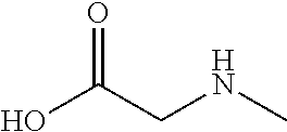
OC(CNC)=O
